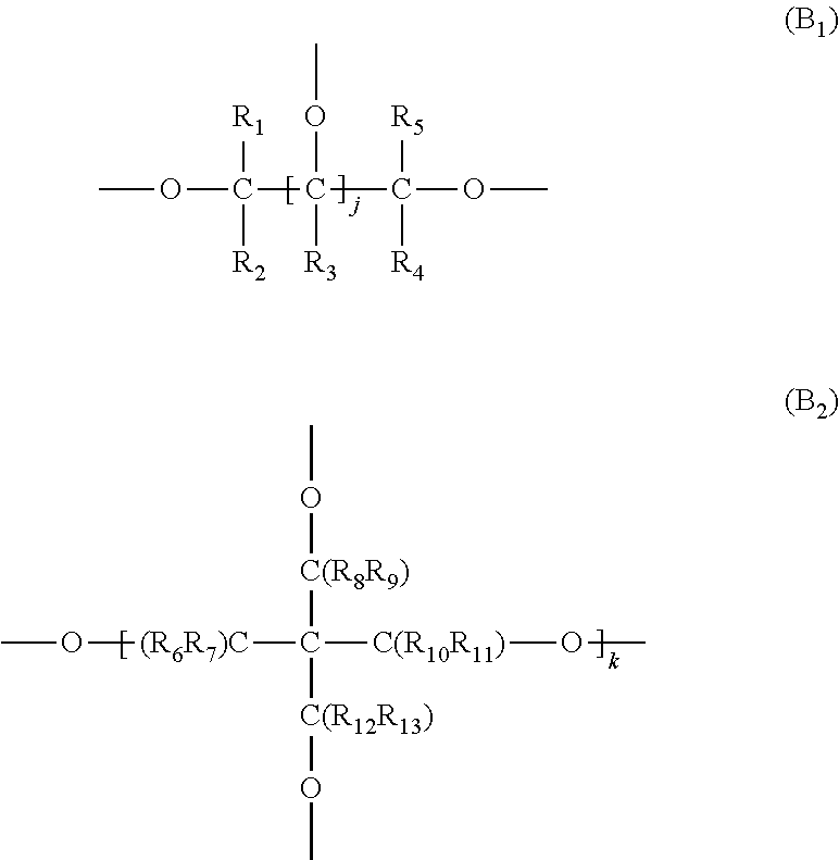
COC([R1])([R2])C(OC)([R3])C([R5])([R4])OC.CO[(R6R7)C]C([C(R8R9)]OC)([C(R10R11)]OC)[C(R12R13)]OC
